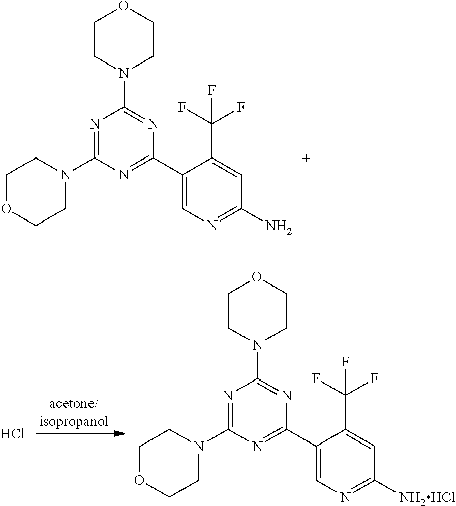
C1CN(C2=NC(C3=CN=C(N)C=C3C(F)(F)F)=NC(N3CCOCC3)=N2)CCO1.Cl.C1CN(C2=NC(C3=CN=C([NH2HCl])C=C3C(F)(F)F)=NC(N3CCOCC3)=N2)CCO1
